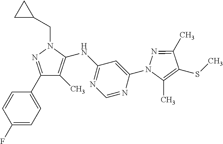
N1=C(C)C(SC)=C(C)N1C1=CC(NC2=C(C)C(C3=CC=C(F)C=C3)=NN2CC2CC2)=NC=N1
